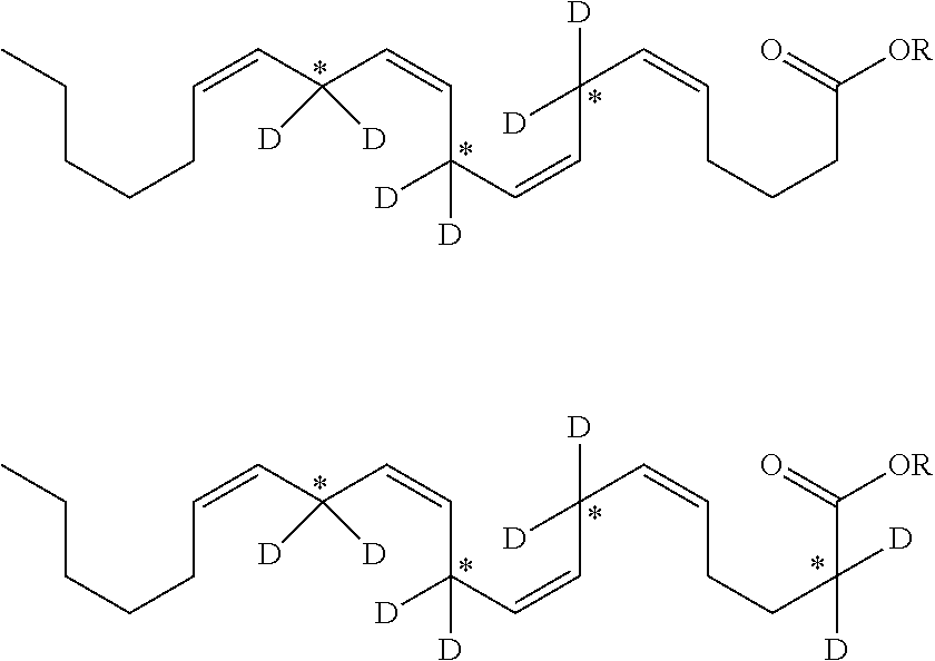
C(CCCC=CC(C=CC(C=CC(C=CCCCC(=O)[OR])([D])[D])([D])[D])([D])[D])C.C(CCCC=CC(C=CC(C=CC(C=CCCC(C(=O)[OR])([D])[D])([D])[D])([D])[D])([D])[D])C
